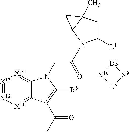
C1([L1][B3]2[X10][L3][X9]2)CC2(C)C(N1C(CN1C3=[X14][X13]=[X12][X11]=C3C(C(C)=O)=C1[R5])=O)C2
